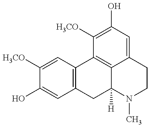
C1([H3CO])=CC2=C(C=C1O)CC1([H])C3=C2C([H3CO])=C(O)C=C3CCN1C
